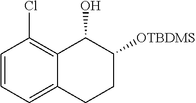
C1=CC=C2C(=C1Cl)C(O)C([OTBDMS])CC2
